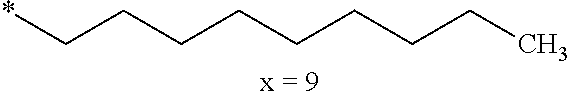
*CCCCCCCCC
